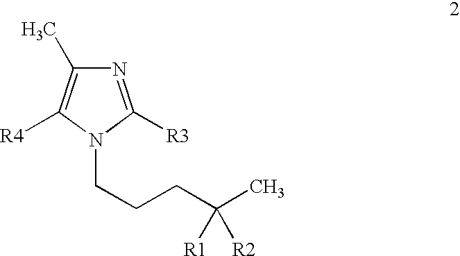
N1=C([R3])N(CCCC(C)([R1])[R2])C([R4])=C1C
